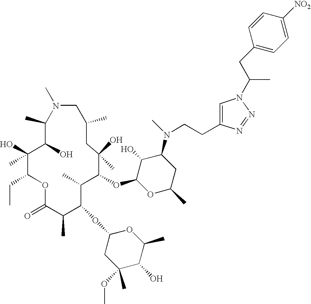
C1(C)C(O)C(O)(C)C(CC)OC(=O)C(C)C(OC2CC(C)(OC)C(O)C(C)O2)C(C)C(OC2OC(C)CC(N(C)CCC3=CN(C(CC4=CC=C([NO2])C=C4)C)N=N3)C2O)C(O)(C)CC(C)CN1C
